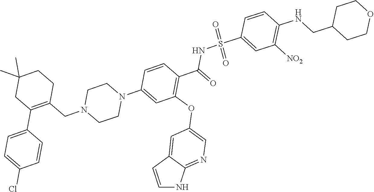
C1=CC2=CC(OC3=C(C(=O)NS(C4=CC([NO2])=C(NCC5CCOCC5)C=C4)(=O)=O)C=CC(N4CCN(CC5=C(C6=CC=C(Cl)C=C6)CC(C)(C)CC5)CC4)=C3)=CN=C2N1
